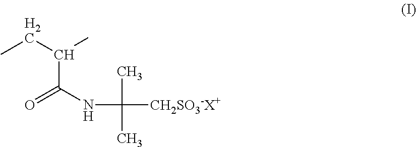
CCC(C)C(NC([CH2SO3-X+])(C)C)=O
